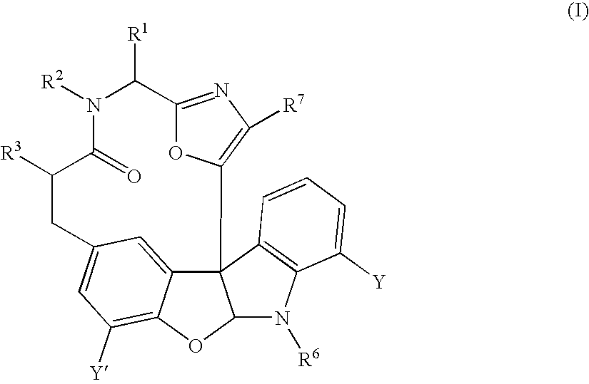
C1([R3])CC2=CC([Y])=C3C(=C2)C2(C4=C([R7])N=C(C([R1])N([R2])C1=O)O4)C(O3)N([R6])C1=C2C=CC=C1[Y]
